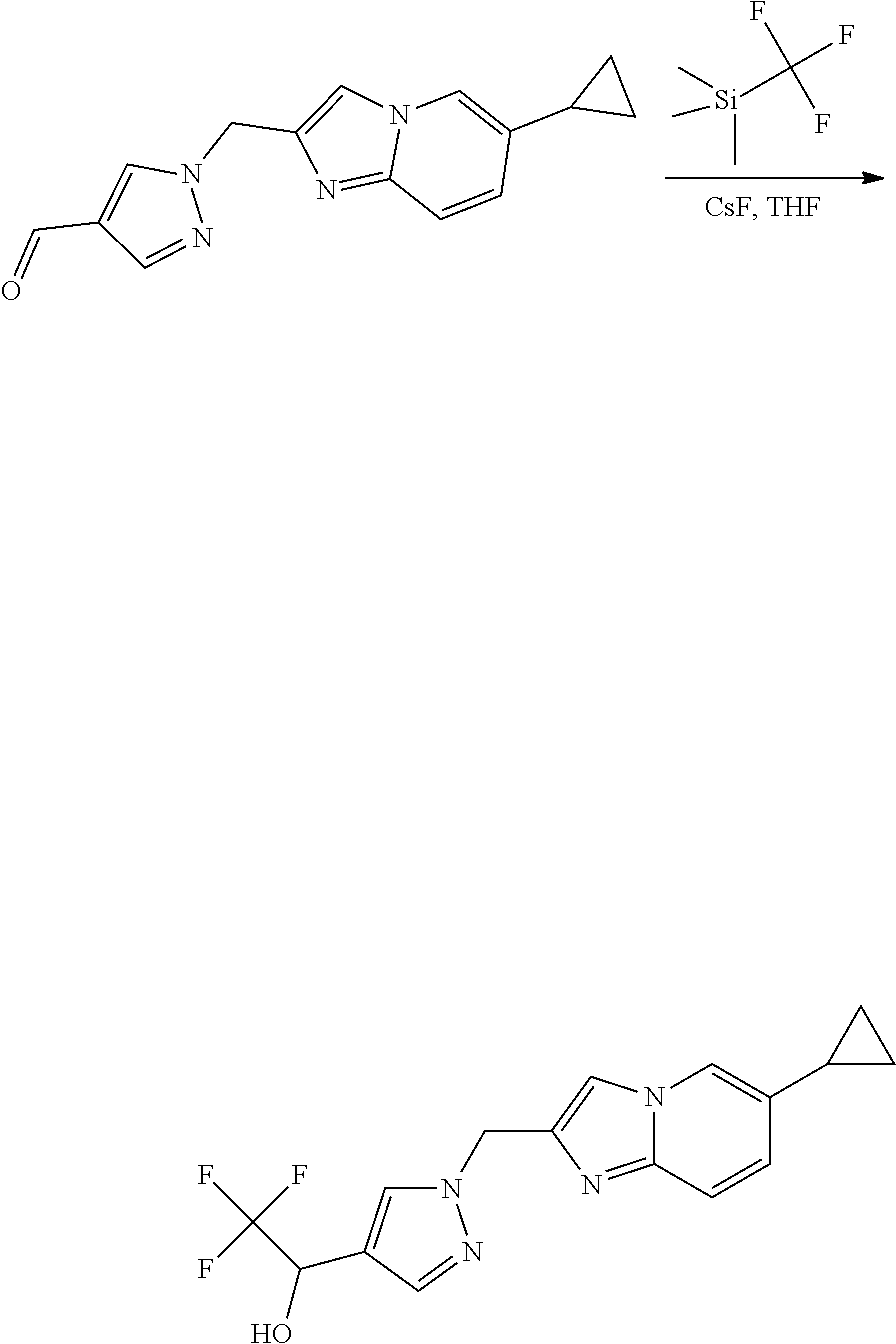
N12C(=NC(CN3C=C(C(C(F)(F)F)O)C=N3)=C1)C=CC(C1CC1)=C2.N12C(=NC(CN3C=C(C=O)C=N3)=C1)C=CC(C1CC1)=C2.C[Si](C(F)(F)F)(C)C
